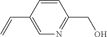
C1=CC(C=C)=CN=C1CO
